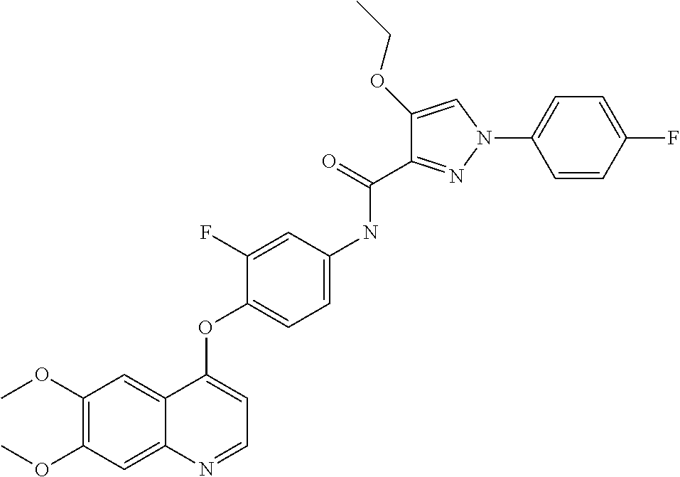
C1(OC)=C(OC)C=C2C(=C1)C(OC1=CC=C(NC(C3=NN(C4=CC=C(F)C=C4)C=C3OCC)=O)C=C1F)=CC=N2
